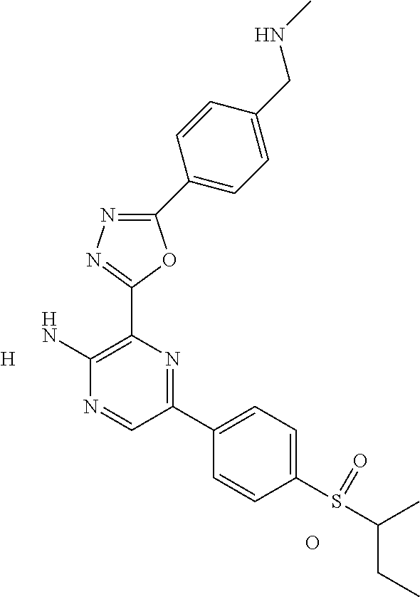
[H].C1(N)=C(C2=NN=C(C3=CC=C(CNC)C=C3)O2)N=C(C2=CC=C(S(=O)C(CC)C)C=C2)C=N1.O
